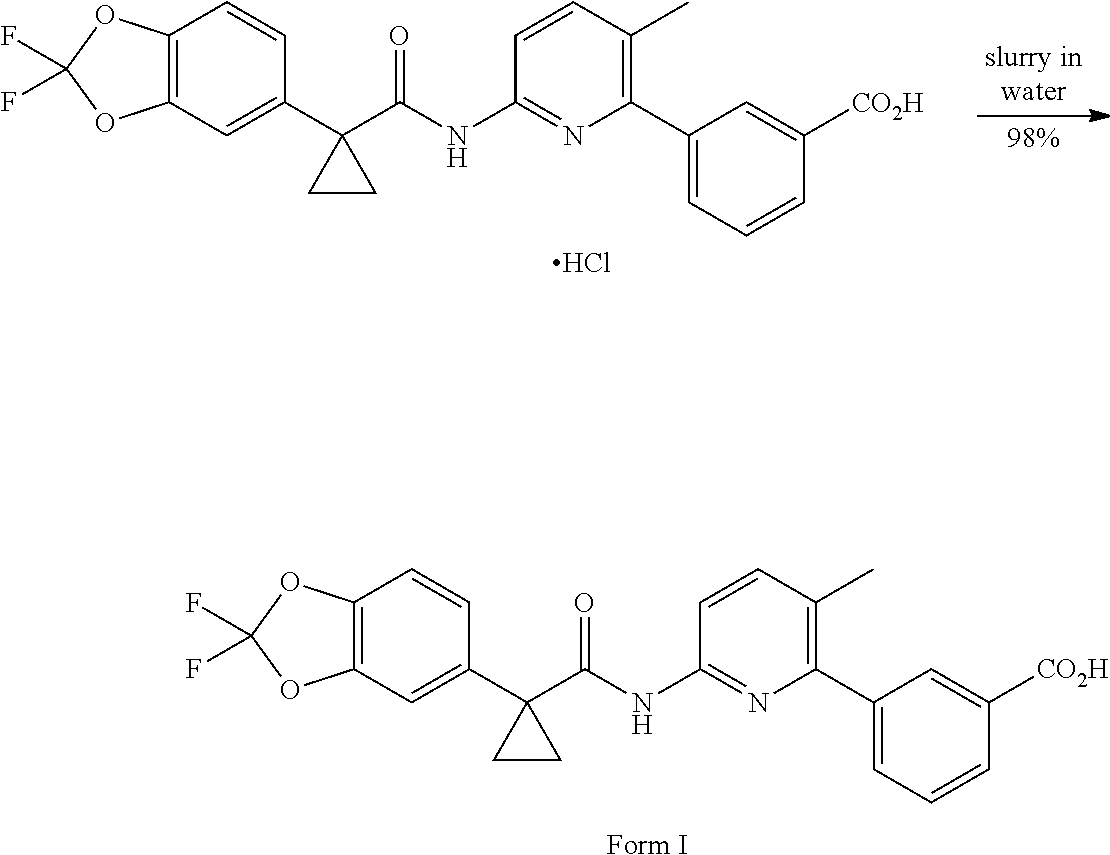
C12=C(C=C(C3(C(=O)NC4=NC(C5=CC=CC([CO2H])=C5)=C(C)C=C4)CC3)C=C1)OC(F)(F)O2.[Form I].C12=C(C=C(C3(C(=O)NC4=NC(C5=CC=CC([CO2H])=C5)=C(C)C=C4)CC3)C=C1)OC(F)(F)O2.Cl
